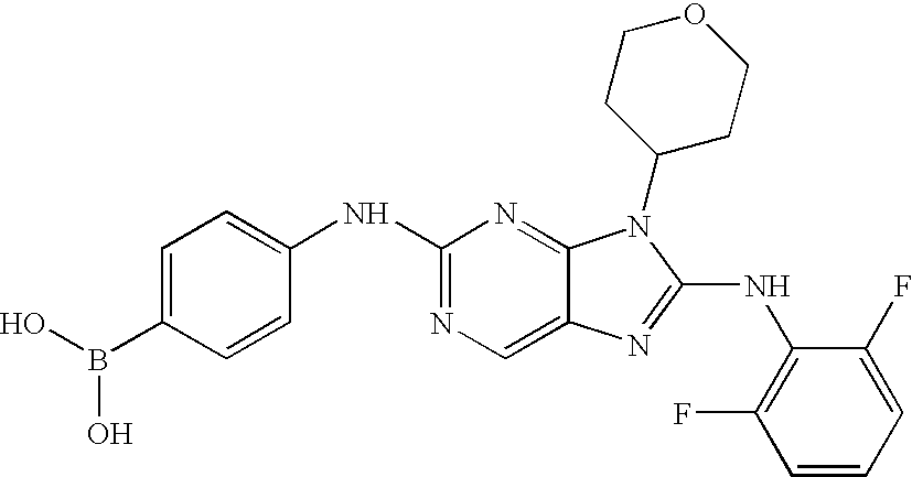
N1=C(NC2=CC=C(B(O)O)C=C2)N=C2C(=C1)N=C(NC1=C(F)C=CC=C1F)N2C1CCOCC1
